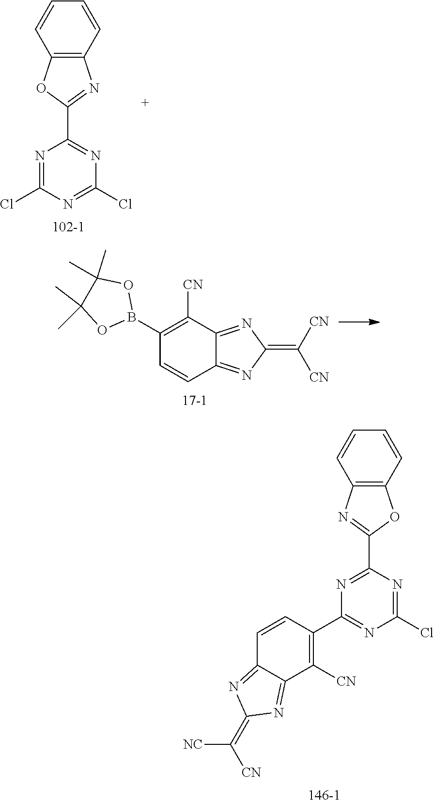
N1=C(Cl)N=C(Cl)N=C1C1=NC2=C(O1)C=CC=C2.C1(B2OC(C)(C)C(C)(C)O2)=C([CN])C2=NC(=C([CN])[CN])N=C2C=C1.N1=C(Cl)N=C(C2=C([CN])C3=NC(=C([NC])[CN])N=C3C=C2)N=C1C1=NC2=C(O1)C=CC=C2
